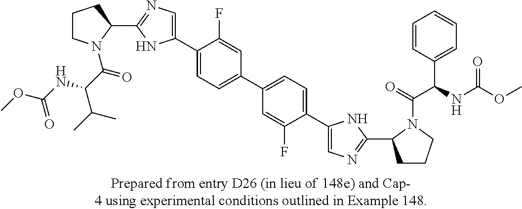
C1CN(C(C(C(C)C)NC(OC)=O)=O)C(C2=NC=C(C3=CC=C(C4=CC=C(C5=CN=C(C6CCCN6C(=O)C(NC(OC)=O)C6=CC=CC=C6)N5)C(F)=C4)C=C3F)N2)C1
